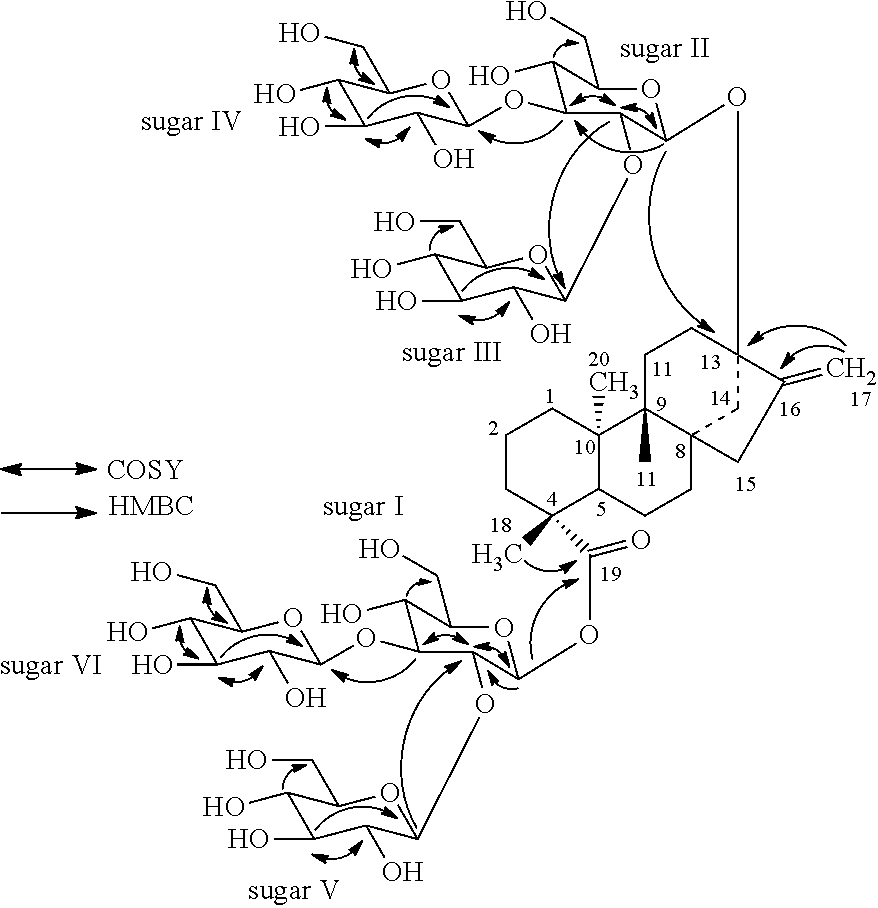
C1CC(C)(C(OC2OC(CO)C(O)C(OC3C(O)C(O)C(O)C(CO)O3)C2OC2C(O)C(O)C(O)C(CO)O2)=O)C2C(C)(C1)C1(C)C3(CC2)CC(OC2OC(CO)C(O)C(OC4C(O)C(O)C(O)C(CO)O4)C2OC2C(O)C(O)C(O)C(CO)O2)(CC1)C(=C)C3.[COSY]
